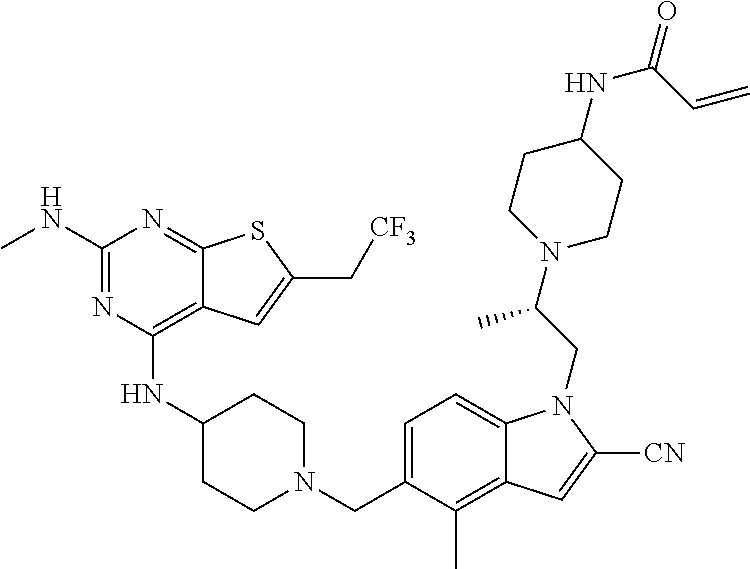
C1=C(CN2CCC(NC3=C4C(=NC(NC)=N3)SC(C[CF3])=C4)CC2)C(C)=C2C(=C1)N(CC(N1CCC(NC(C=C)=O)CC1)C)C([CN])=C2
